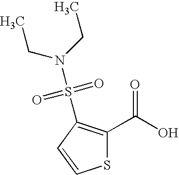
S1C(C(O)=O)=C(S(N(CC)CC)(=O)=O)C=C1
